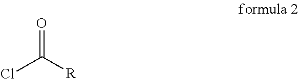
ClC([R])=O
